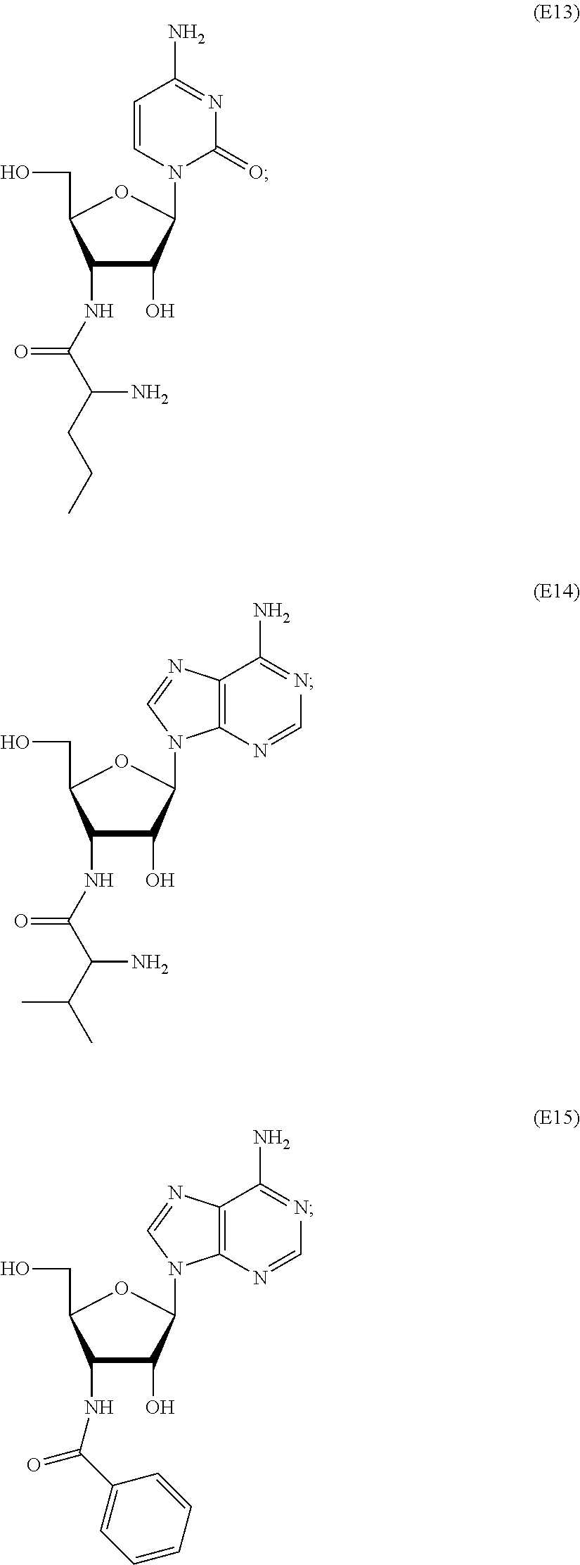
C1(NC(C(CCC)N)=O)C(O)C(N2C=CC(N)=NC2=O)OC1CO.C1(NC(C(C(C)C)N)=O)C(O)C(N2C3=C(N=C2)C(N)=NC=N3)OC1CO.C1(NC(C2=CC=CC=C2)=O)C(O)C(N2C3=C(N=C2)C(N)=NC=N3)OC1CO
